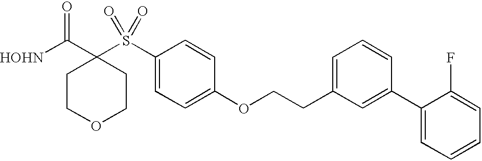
[HOHN]C(C1(S(C2=CC=C(OCCC3=CC=CC(C4=CC=CC=C4F)=C3)C=C2)(=O)=O)CCOCC1)=O
